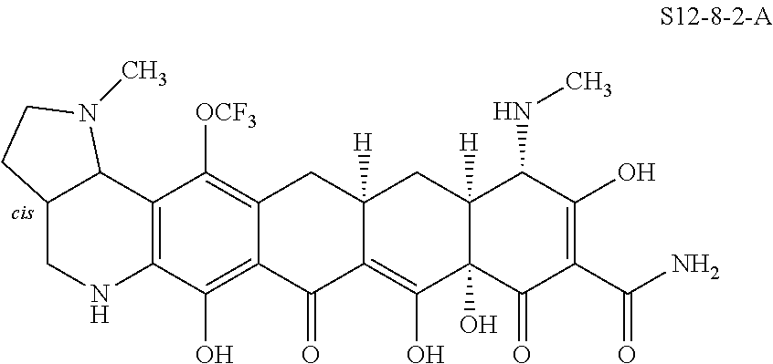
C12=C(C(O)=C3C(=C1[OCF3])CC1([H])C(=C(O)C4(O)C([H])(C1)C(NC)C(O)=C(C(N)=O)C4=O)C3=O)NCC1C2N(C)CC1
